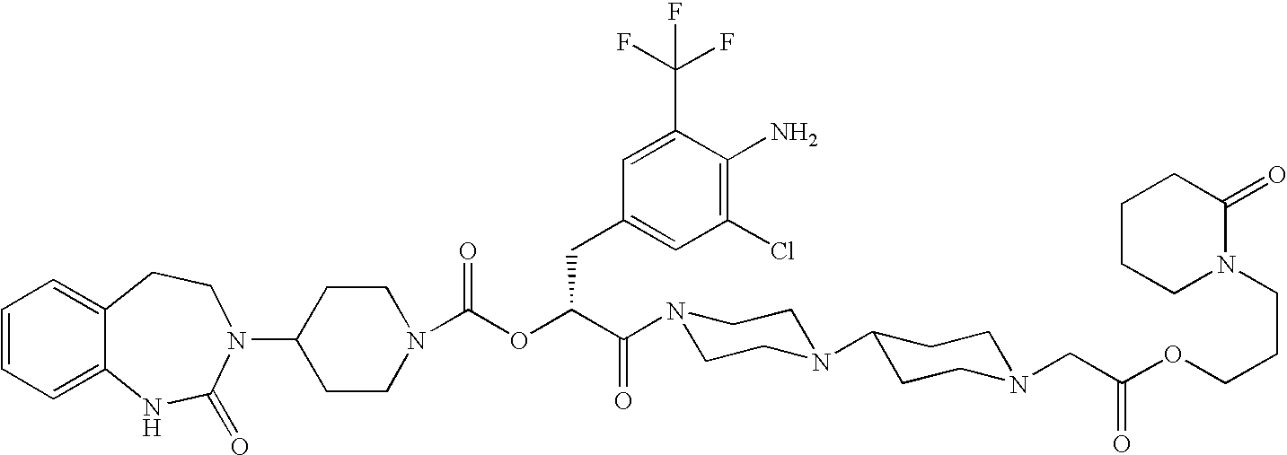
C12=CC=CC=C1NC(=O)N(C1CCN(C(OC(C(=O)N3CCN(C4CCN(CC(OCCCN5C(=O)CCCC5)=O)CC4)CC3)CC3=CC(Cl)=C(N)C(C(F)(F)F)=C3)=O)CC1)CC2
